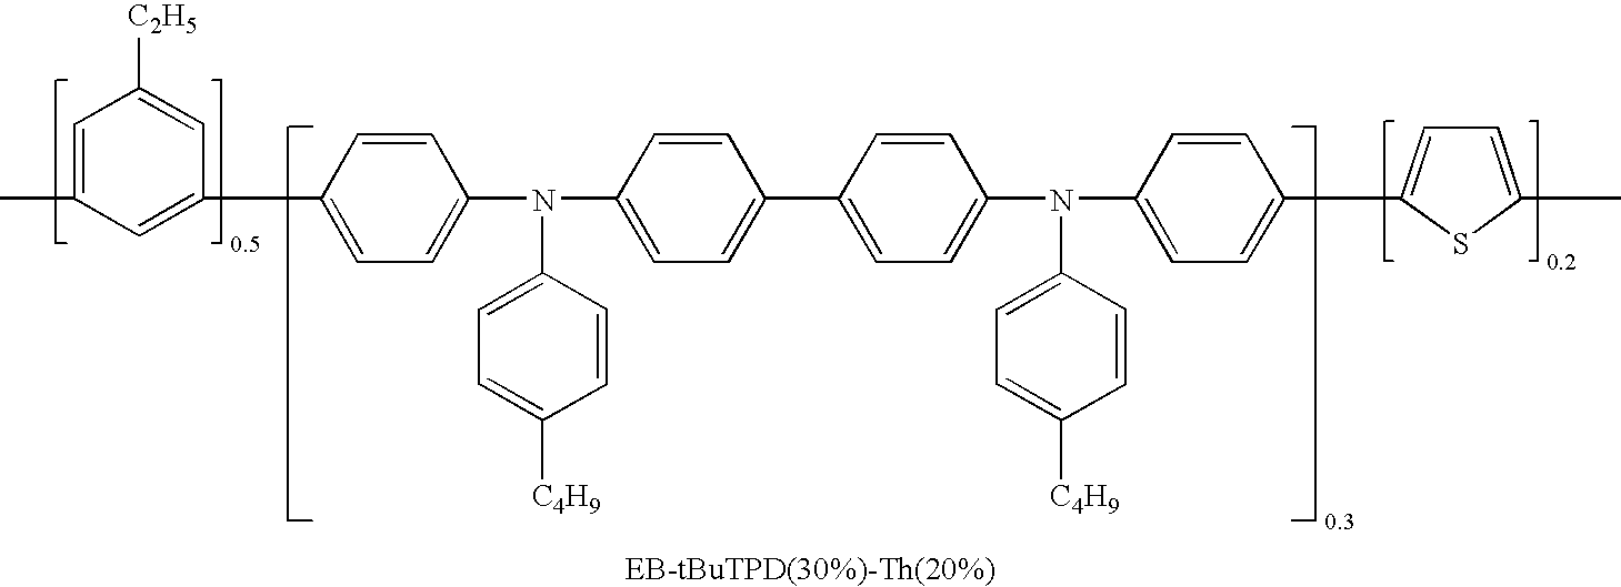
C1(C2=CC=C(N(C3=CC=C([C4H9])C=C3)C3=CC=C(C4=CC=C(N(C5=CC=C([C4H9])C=C5)C5=CC=C(C6=CC=C(C)S6)C=C5)C=C4)C=C3)C=C2)=CC(C)=CC([C2H5])=C1
